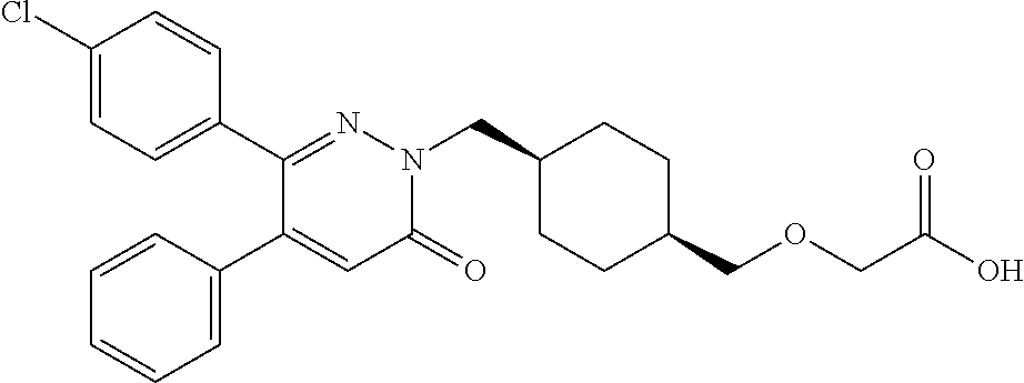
C1(Cl)=CC=C(C2=NN(CC3CCC(COCC(O)=O)CC3)C(=O)C=C2C2=CC=CC=C2)C=C1
